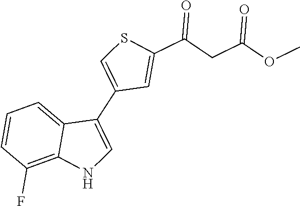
C1(C2=CNC3=C(F)C=CC=C32)=CSC(C(CC(OC)=O)=O)=C1
